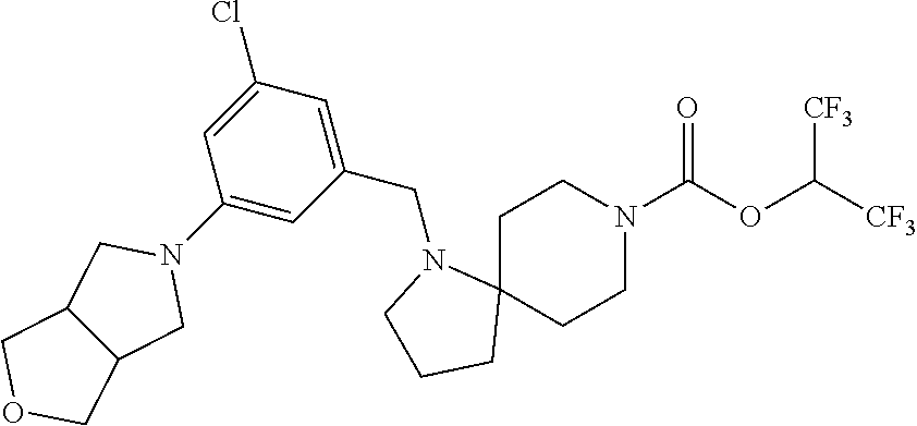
C1C2(CCN(C(OC([CF3])[CF3])=O)C1)N(CC1=CC(Cl)=CC(N3CC4C(C3)COC4)=C1)CCC2
